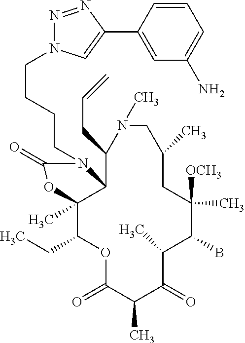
O1C(=O)C(C)C(=O)C(C)C(B)C([OCH3])(C)CC(C)CN(C)C(CC=C)C2C(C)(C1CC)OC(=O)N2CCCCN1N=NC(C2=CC(N)=CC=C2)=C1
